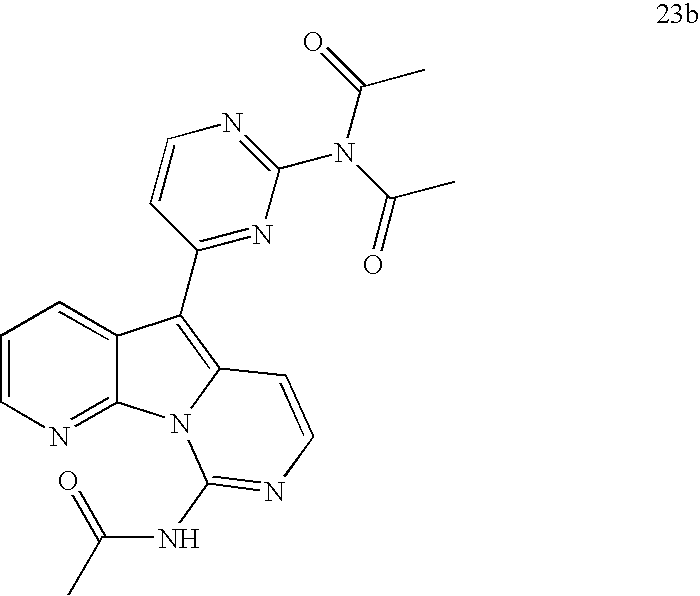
C1=CN=C2C(=C1)C(C1=NC(N(C(C)=O)C(C)=O)=NC=C1)=C1N2C(NC(=O)C)=NC=C1
